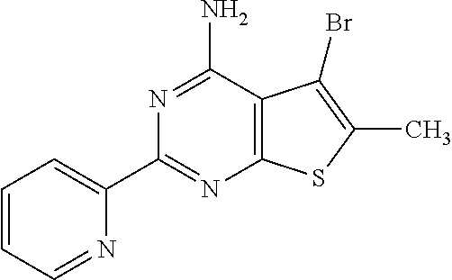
N1=C(C2=CC=CC=N2)N=C(N)C2=C1SC(C)=C2Br
